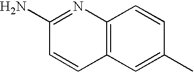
C12=C(C=C(C)C=C1)C=CC(N)=N2
